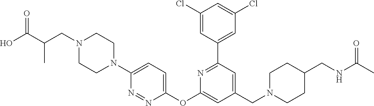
C1(Cl)=CC(C2=NC(OC3=CC=C(N4CCN(CC(C(=O)O)C)CC4)N=N3)=CC(CN3CCC(CNC(C)=O)CC3)=C2)=CC(Cl)=C1
